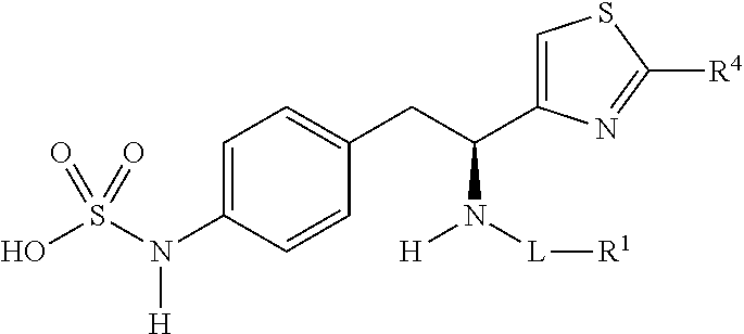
OS(N(C1=CC=C(CC(C2=CSC([R4])=N2)N([L][R1])[H])C=C1)[H])(=O)=O
